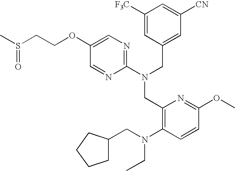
C1(OCCS(C)=O)=CN=C(N(CC2=CC([CN])=CC([F3C])=C2)CC2=C(N(CC3CCCC3)CC)C=CC(OC)=N2)N=C1
